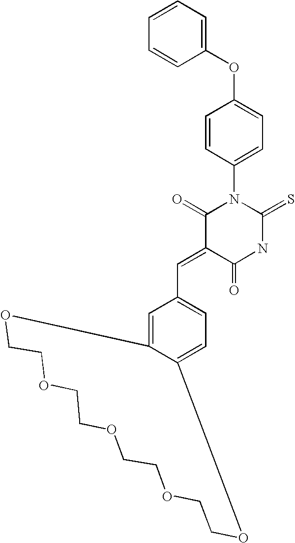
C1(OC2=CC=C(N3C(=O)C(=CC4=CC=C5C(=C4)OCCOCCOCCOCCO5)C(=O)NC3=S)C=C2)=CC=CC=C1
